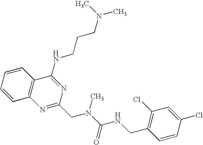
C1=CC2=C(C=C1)C(NCCCN(C)C)=NC(CN(C(=O)NCC1=C(Cl)C=C(Cl)C=C1)C)=N2
